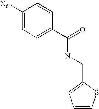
C1=CSC(CNC(C2=CC=C([X6])C=C2)=O)=C1
